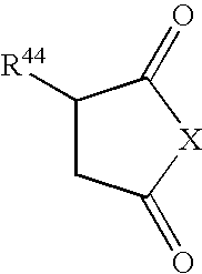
C1([R44])CC(=O)[X]C1=O
